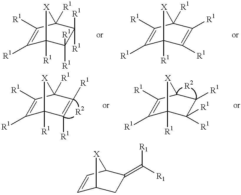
C1([R1])=C([R1])C2([R1])C([R1])([R1])C([R1])([R1])C1([R1])[X]2.C1([R1])=C([R1])C2([R1])C([R1])=C([R1])C1([R1])[X]2.C1([R1])=C([R1])C2([R1])C([R1])=C([R1])C1([R1])[X]2.[R2].C1([R1])=C([R1])C2([R1])C([R1])([R1])C([R1])C1[X]2.[R2].C1=CC2CC(=C([R1])[R1])C1[X]2
